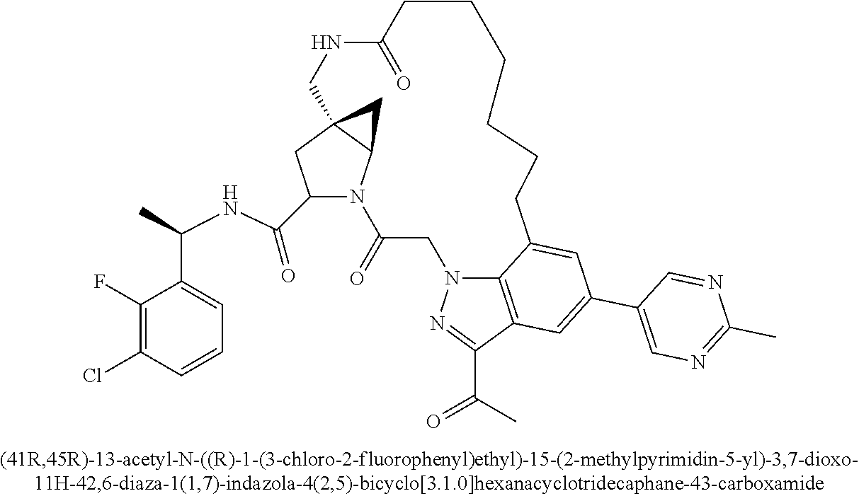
C1(C(NC(C2=CC=CC(Cl)=C2F)C)=O)N2C3C(C1)(C3)CNC(=O)CCCCCCC1=CC(C3=CN=C(C)N=C3)=CC3=C1N(CC2=O)N=C3C(=O)C
